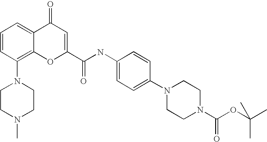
N1(C2=C3C(=CC=C2)C(=O)C=C(C(NC2=CC=C(N4CCN(C(OC(C)(C)C)=O)CC4)C=C2)=O)O3)CCN(C)CC1
